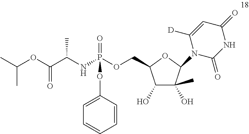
C(OC(C(NP(OCC1C(O)C(O)(C)C(N2C(=O)NC(=O)C=C2[D])O1)(=O)OC1=CC=CC=C1)C)=O)(C)C
